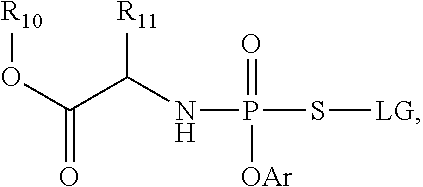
O(C(C(NP(=O)([OAr])S[LG])[R11])=O)[R10]
